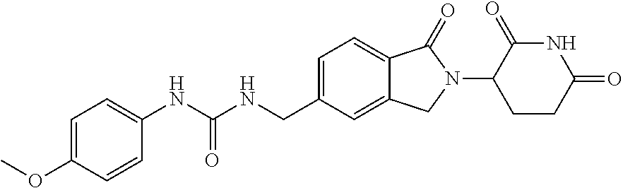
C1=C(OC)C=CC(NC(NCC2=CC=C3C(=C2)CN(C2CCC(=O)NC2=O)C3=O)=O)=C1
